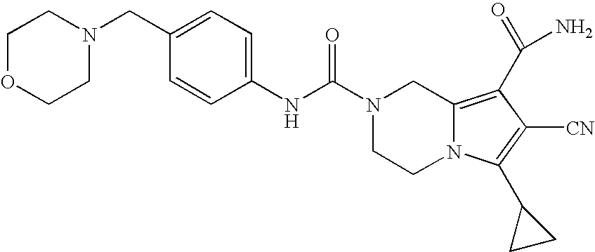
C1(CN2CCOCC2)=CC=C(NC(N2CCN3C(=C(C(N)=O)C([CN])=C3C3CC3)C2)=O)C=C1
